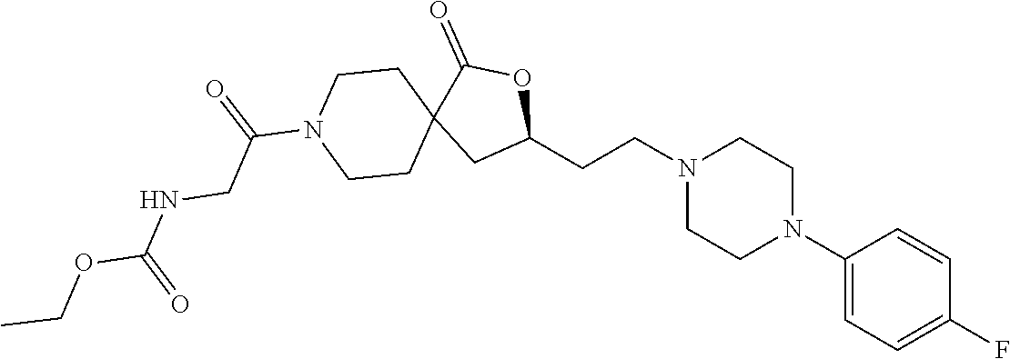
C1(N2CCN(CCC3OC(=O)C4(C3)CCN(C(=O)CNC(OCC)=O)CC4)CC2)=CC=C(F)C=C1
